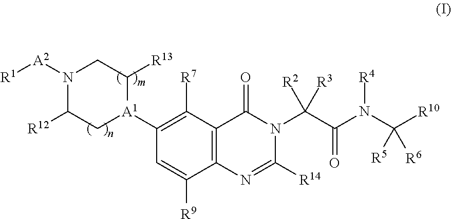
C1=C([R9])C2=C(C([R7])=C1[A1]1C([R13])CN([A2][R1])C([R12])C1)C(=O)N(C(C(N(C([R10])([R6])[R5])[R4])=O)([R3])[R2])C([R14])=N2
